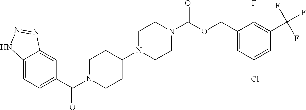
C12=CC=C(C(N3CCC(N4CCN(C(OCC5=CC(Cl)=CC(C(F)(F)F)=C5F)=O)CC4)CC3)=O)C=C1N=NN2
